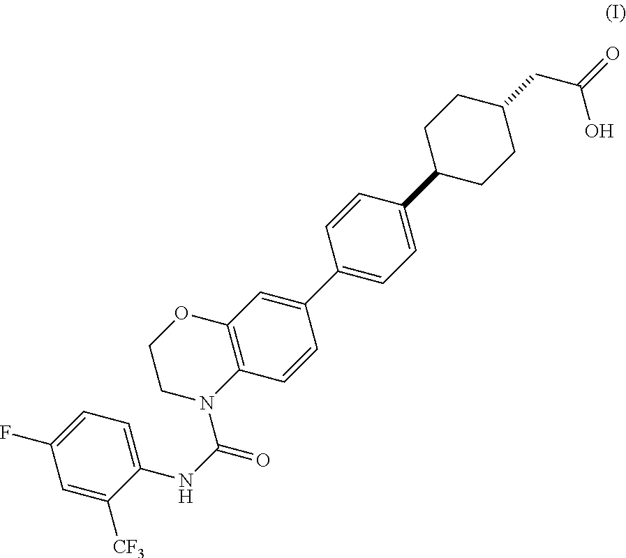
C1CN(C(NC2=CC=C(F)C=C2[CF3])=O)C2=C(O1)C=C(C1=CC=C(C3CCC(CC(O)=O)CC3)C=C1)C=C2
